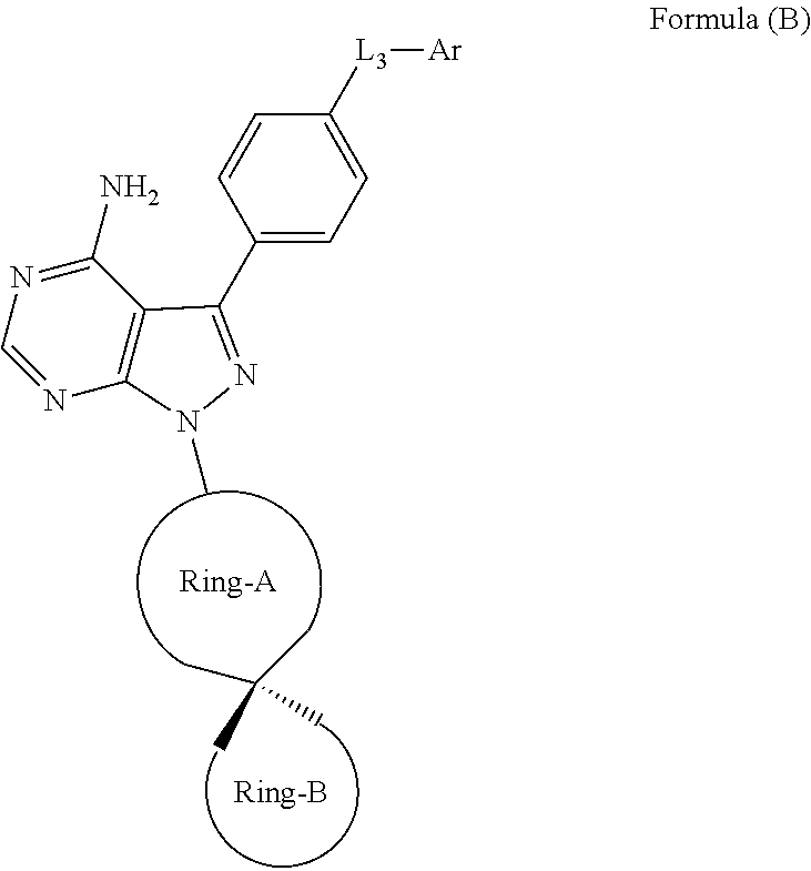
C(C)(C)(C)C.CN1C2=C(C(N)=NC=N2)C(C2=CC=C([L3][Ar])C=C2)=N1
